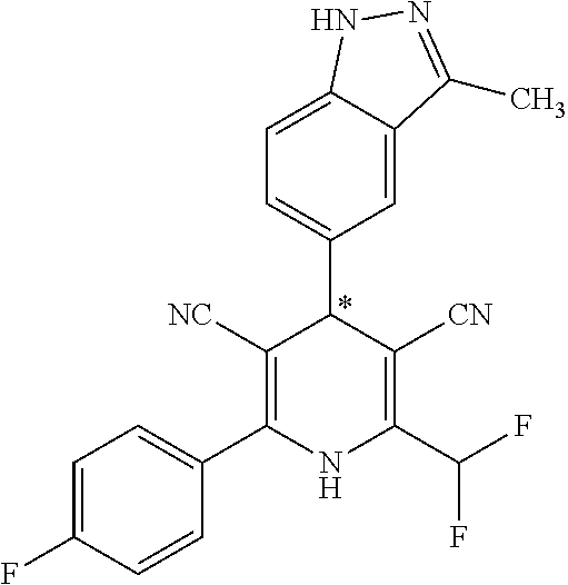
C1=C2C(=CC(C3C([NC])=C(C4=CC=C(F)C=C4)NC(C(F)F)=C3[CN])=C1)C(C)=NN2
